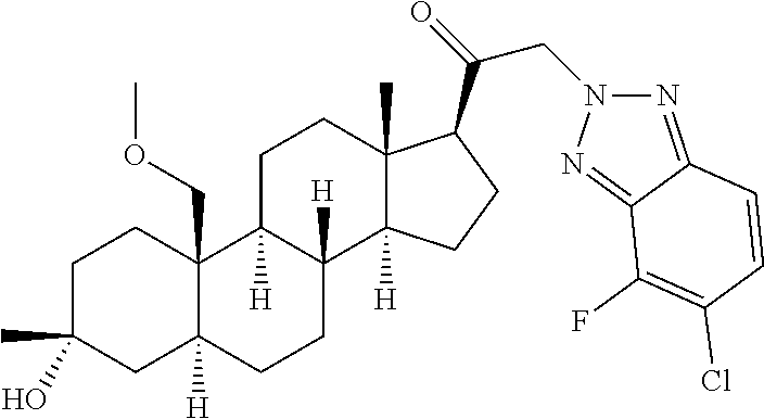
C1C(C)(O)CC2([H])C(COC)(C1)C1([H])C([H])(CC2)C2([H])C(C)(CC1)C(C(CN1N=C3C(=N1)C(F)=C(Cl)C=C3)=O)CC2
